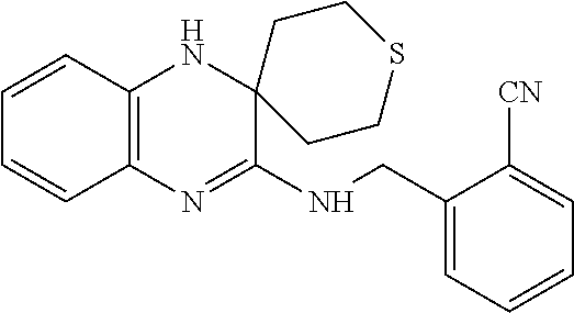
C1=CC2=C(C=C1)N=C(NCC1=CC=CC=C1[CN])C1(N2)CCSCC1
